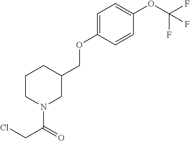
C1CN(C(=O)CCl)CC(COC2=CC=C(OC(F)(F)F)C=C2)C1
